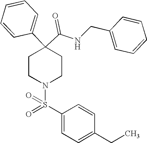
N(C(C1(C2=CC=CC=C2)CCN(S(C2=CC=C(CC)C=C2)(=O)=O)CC1)=O)CC1=CC=CC=C1
